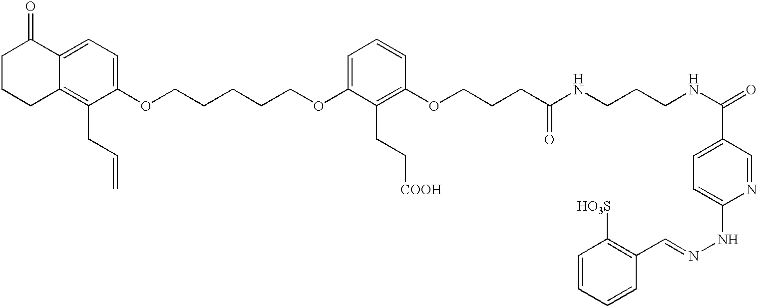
C1CCC2=C(CC=C)C(OCCCCCOC3=CC=CC(OCCCC(NCCCNC(=O)C4=CC=C(NN=CC5=C([HO3S])C=CC=C5)N=C4)=O)=C3CC[COOH])=CC=C2C1=O
